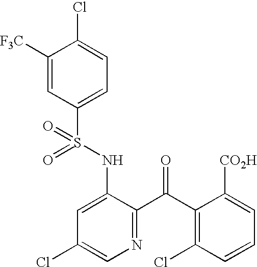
C1([F3C])=CC(S(NC2=CC(Cl)=CN=C2C(C2=C(Cl)C=CC=C2[CO2H])=O)(=O)=O)=CC=C1Cl
